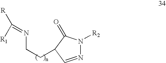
N1=CC(CCN=C([R])[R1])C(=O)N1[R2]
